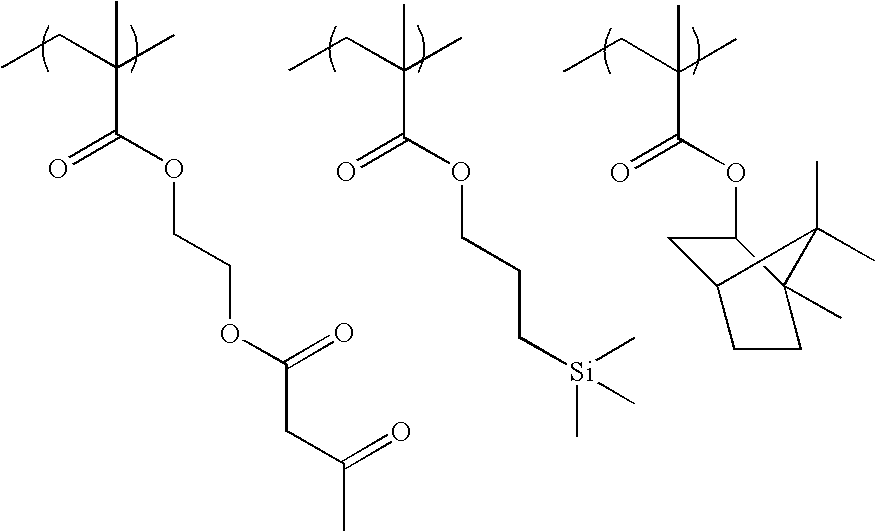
CCC(C)(C(OCCOC(CC(=O)C)=O)=O)C.CCC(C)(C(=O)OCCC[Si](C)(C)C)C.CCC(C)(C(OC1CC2CCC1(C)C2(C)C)=O)C
